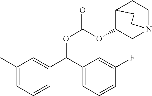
C(OC(OC1CN2CCC1CC2)=O)(C1=CC(C)=CC=C1)C1=CC=CC(F)=C1
